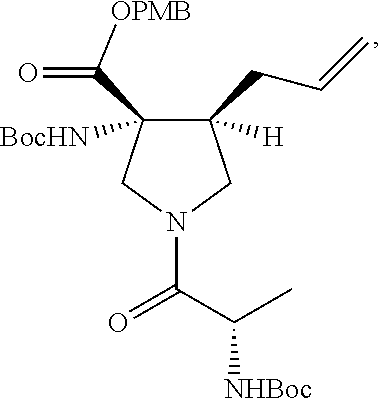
C1([H])(CC=C)C([BocHN])(C(=O)[OPMB])CN(C(C(C)[NHBoc])=O)C1
